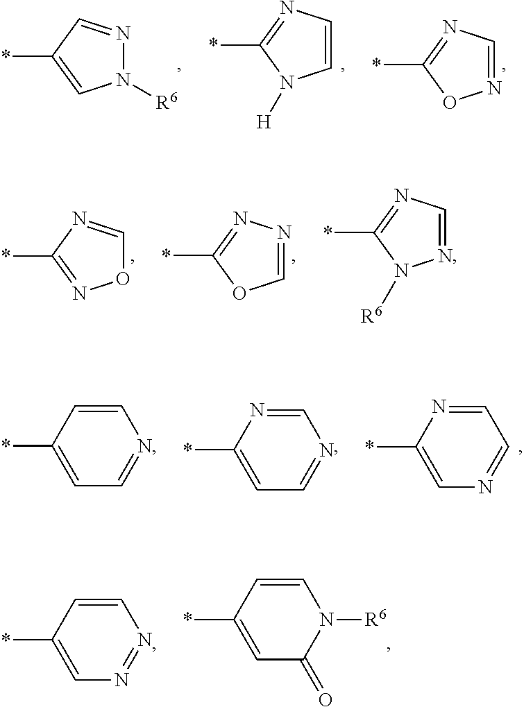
N1([R6])N=CC(*)=C1.C1=CN=C(*)N1[H].N1=CN=C(*)O1.C1(*)=CC(=O)N([R6])C=C1.C1(*)=CN=NC=C1.O1C=NC(*)=N1.C1=NN=C(*)O1.N1=CN=C(*)N1[R6].C1(*)=CC=NC=C1.C1(*)=CC=NC=N1.C1(*)=CN=CC=N1
